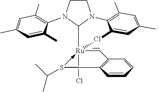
Cl[Ru]1(=CC2=C(CSC(C)C)C=CC=C2)C2N(C3=C(C)C=C(C)C=C3C)CCN2C2=C(C)C=C(C)C=C2Cl1
